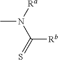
CN([Ra])C(=S)[Rb]
